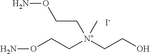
NOCC[N+](CCO)(CCON)C.[I-]
